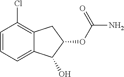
C1=CC=C2C(=C1Cl)CC(OC(=O)N)C2O
